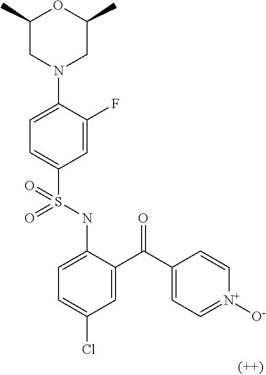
C1=C(N2CC(C)OC(C)C2)C(F)=CC(S(NC2=CC=C(Cl)C=C2C(C2=CC=[N+]([O-])C=C2)=O)(=O)=O)=C1
